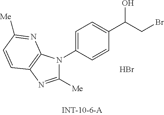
C1([Me])=NC2=C(N1C1=CC=C(C(CBr)O)C=C1)N=C([Me])C=C2.Br
